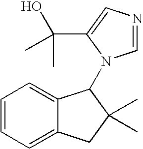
C1=CC=C2C(=C1)C(N1C=NC=C1C(O)(C)C)C(C)(C)C2
